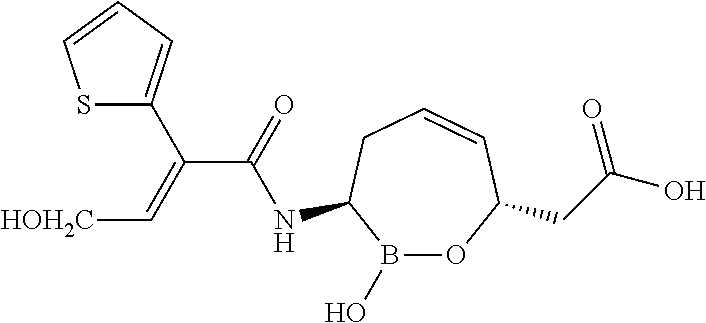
B1(O)OC(CC(O)=O)C=CCC1NC(C(=C[HOH2C])C1=CC=CS1)=O
